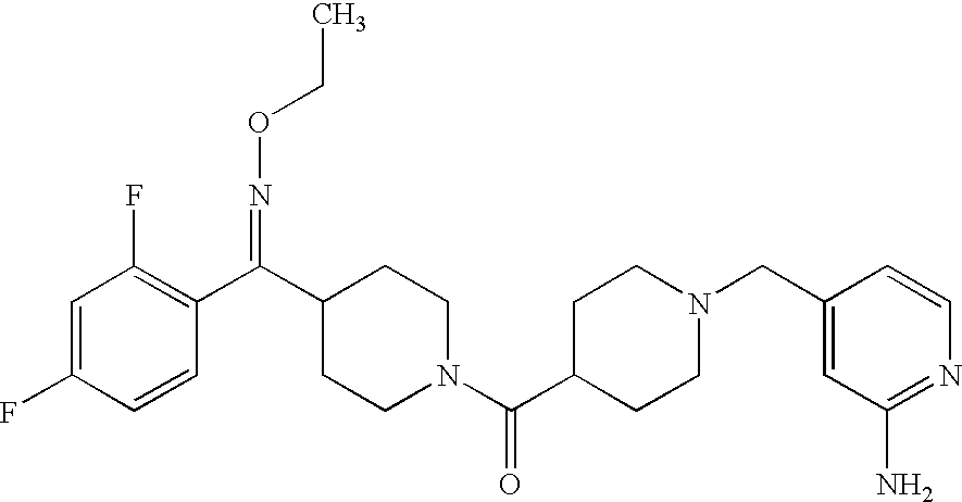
C1=C(F)C=CC(C(C2CCN(C(C3CCN(CC4=CC(N)=NC=C4)CC3)=O)CC2)=NOCC)=C1F
